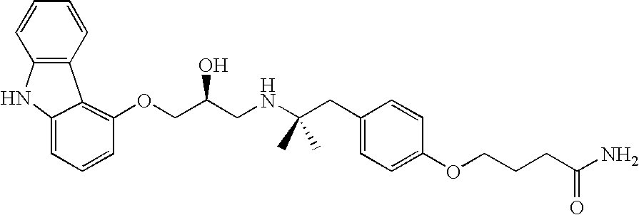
C1=C2NC3=C(C2=C(OCC(CNC(CC2=CC=C(OCCCC(N)=O)C=C2)(C)C)O)C=C1)C=CC=C3
